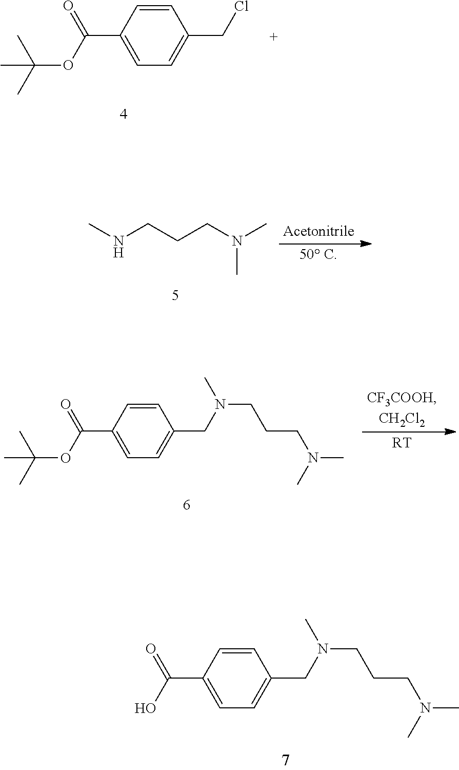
C1=C(C(OC(C)(C)C)=O)C=CC(CCl)=C1.CNCCCN(C)C.C1=C(C(O)=O)C=CC(CN(CCCN(C)C)C)=C1.C1=C(C(OC(C)(C)C)=O)C=CC(CN(CCCN(C)C)C)=C1.[RT]
